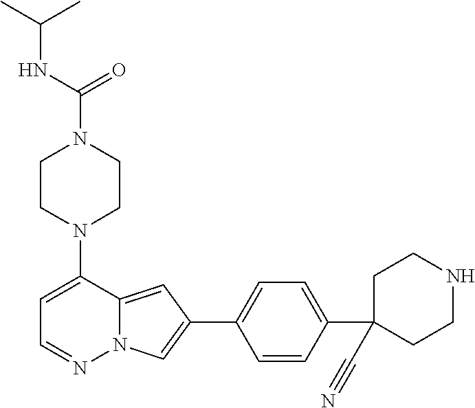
N1(C2=CC=NN3C2=CC(C2=CC=C(C4(C#N)CCNCC4)C=C2)=C3)CCN(C(=O)NC(C)C)CC1
